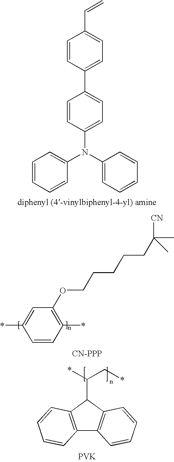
C1=CC=CC(N(C2=CC=CC=C2)C2=CC=C(C3=CC=C(C=C)C=C3)C=C2)=C1.C1=CC(*)=C(OCCCCCC(C)([CN])C)C=C1*.[CN-PPP].C12=C(C(C(*)C*)C3=C1C=CC=C3)C=CC=C2.[PVK]
